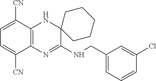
C1=C([CN])C2=C(C([CN])=C1)N=C(NCC1=CC=CC(Cl)=C1)C1(N2)CCCCC1
